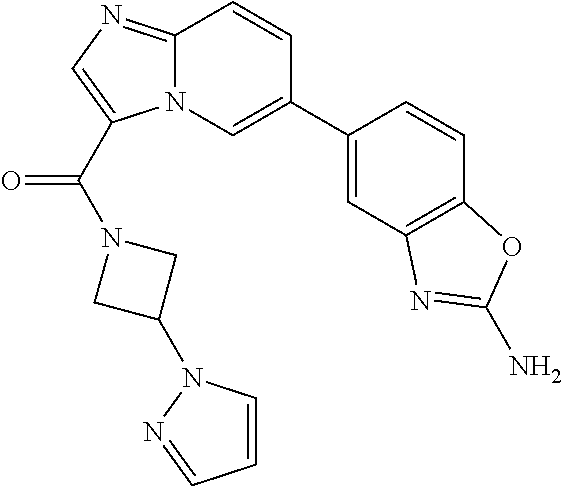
C12=NC=C(C(=O)N3CC(N4C=CC=N4)C3)N1C=C(C1=CC3=C(C=C1)OC(N)=N3)C=C2
